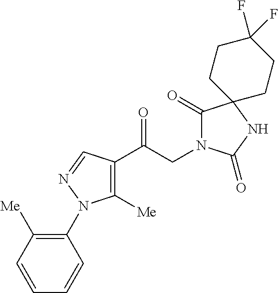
C1([Me])=C(C(CN2C(=O)C3(NC2=O)CCC(F)(F)CC3)=O)C=NN1C1=C([Me])C=CC=C1
